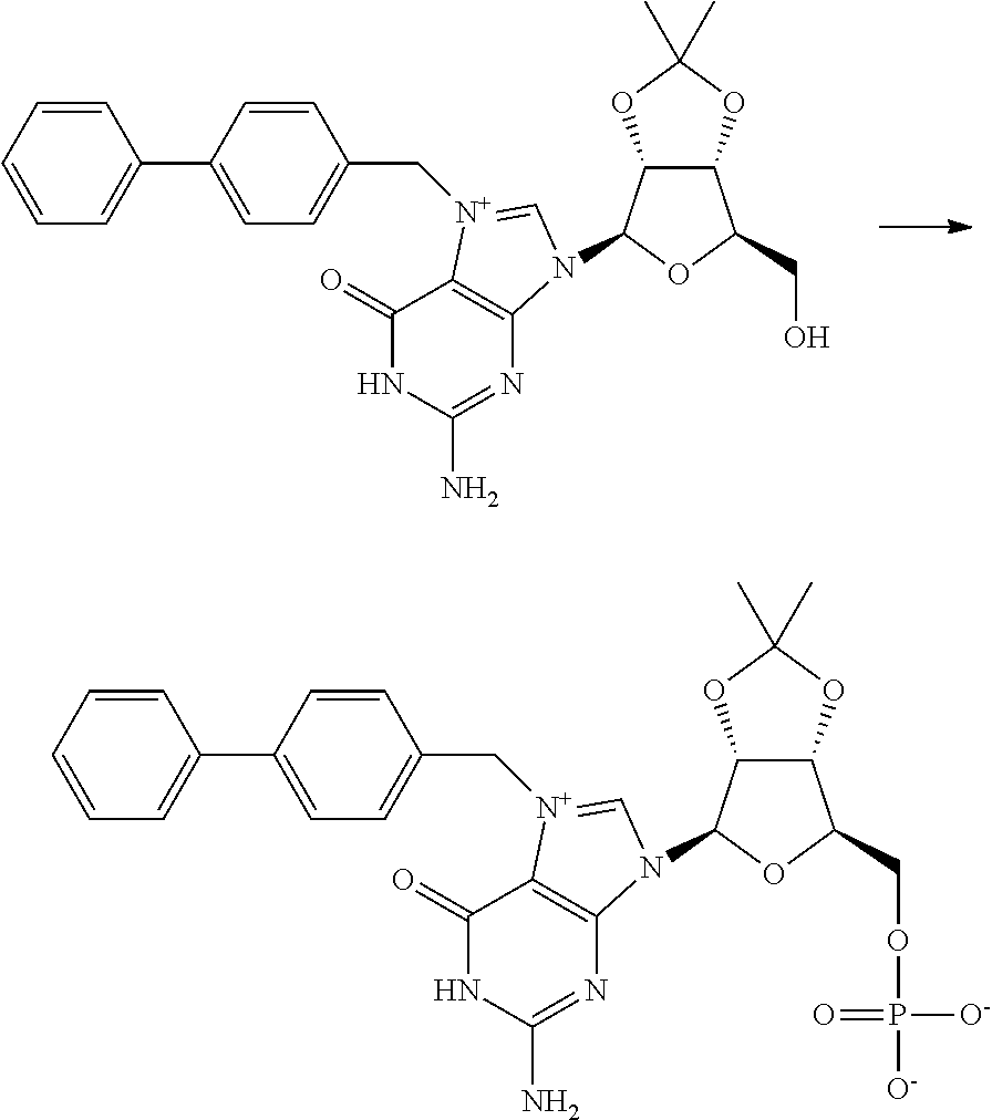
C1(=O)NC(N)=NC2=C1[N+](CC1=CC=C(C3=CC=CC=C3)C=C1)=CN2C1C2C(C(CO)O1)OC(C)(C)O2.C1(=O)NC(N)=NC2=C1[N+](CC1=CC=C(C3=CC=CC=C3)C=C1)=CN2C1C2C(C(COP([O-])([O-])=O)O1)OC(C)(C)O2
